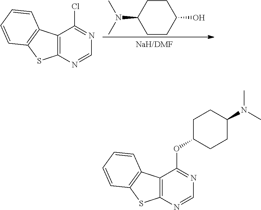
C12=C(N=CN=C1Cl)SC1=C2C=CC=C1.CN(C)C1CCC(O)CC1.C12=C(N=CN=C1OC1CCC(N(C)C)CC1)SC1=C2C=CC=C1
